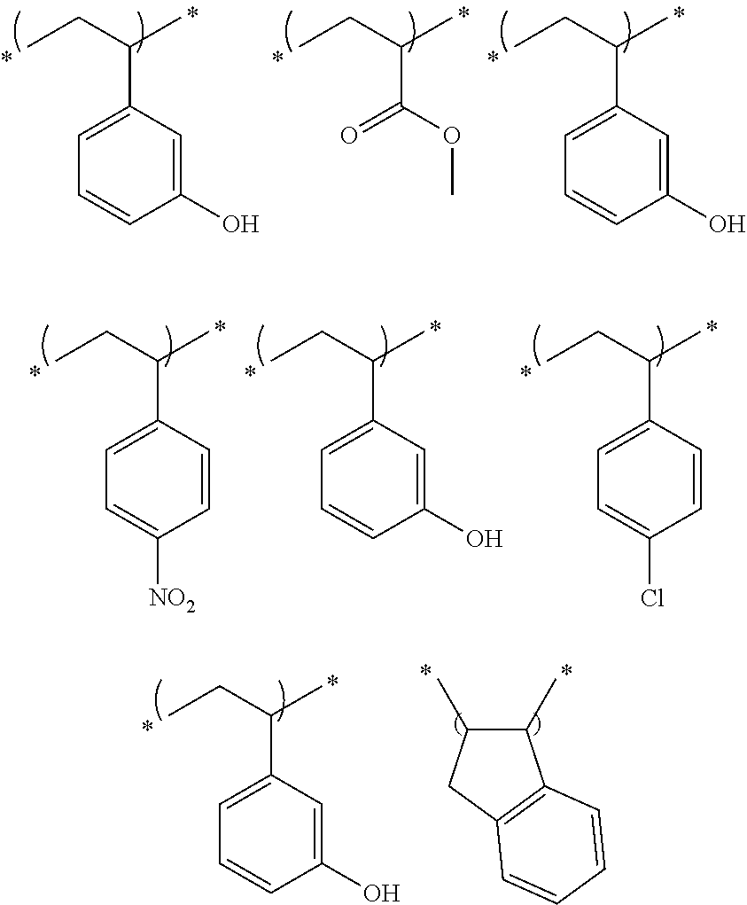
C1(O)=CC(C(CC)C)=CC=C1.COC(=O)C(CC)C.C1(O)=CC(C(CC)C)=CC=C1.C1=CC(C(CC)C)=CC=C1[NO2].C1(O)=CC(C(CC)C)=CC=C1.C1=CC(C(CC)C)=CC=C1Cl.C1(C)C(C)CC2=C1C=CC=C2.C1(O)=CC(C(CC)C)=CC=C1
